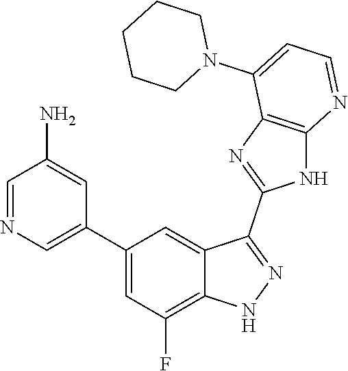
C1=NC=C(C2=CC(F)=C3C(=C2)C(C2=NC4=C(N2)N=CC=C4N2CCCCC2)=NN3)C=C1N
